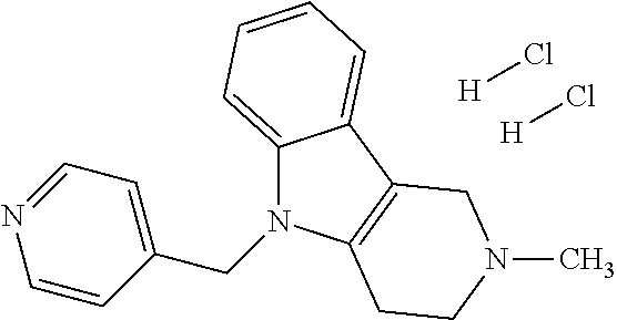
C12=CC=CC=C1C1=C(N2CC2=CC=NC=C2)CCN(C)C1.[H]Cl.[H]Cl
